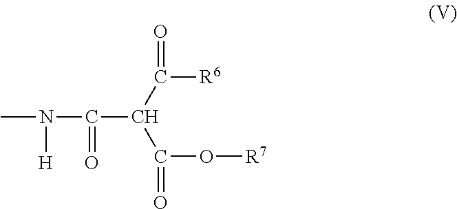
CN([H])C(C(C(=O)[R6])C(=O)O[R7])=O
